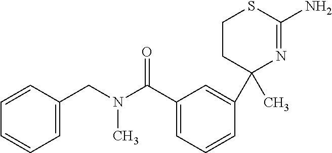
C1(C(N(CC2=CC=CC=C2)C)=O)=CC=CC(C2(C)N=C(N)SCC2)=C1
